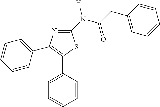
C1(N(C(CC2=CC=CC=C2)=O)[H])=NC(C2=CC=CC=C2)=C(C2=CC=CC=C2)S1
